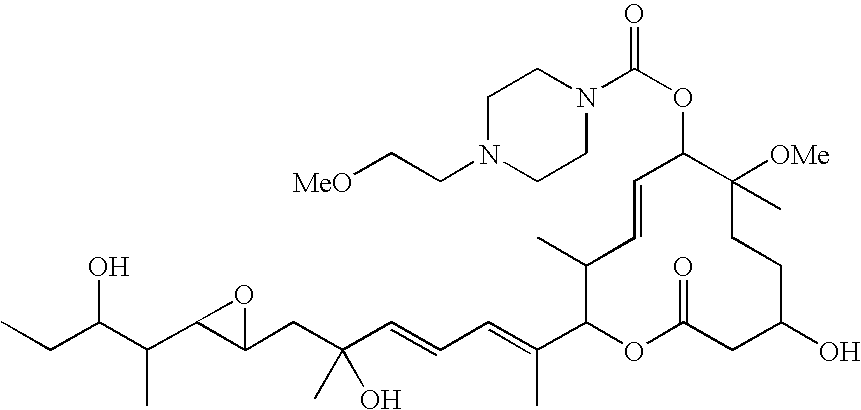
CCC(C(C1C(CC(C=CC=C(C2OC(=O)CC(O)CCC([OMe])(C)C(OC(=O)N3CCN(CC[MeO])CC3)C=CC2C)C)(O)C)O1)C)O
